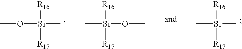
CO[Si](C)([R16])[R17].C[Si](OC)([R16])[R17].C[Si](C)([R16])[R17]
